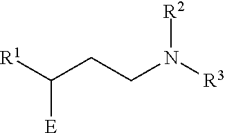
[R1]C(CCN([R3])[R2])[E]
